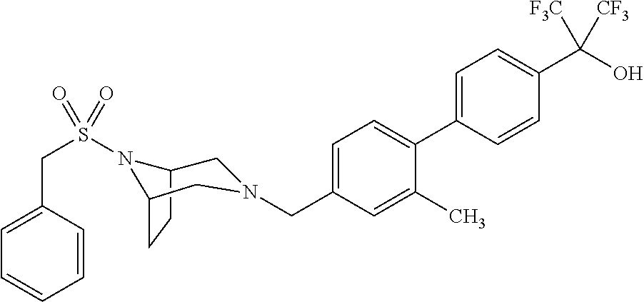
C1=C(C2=CC=C(CN3CC4CCC(N4S(CC4=CC=CC=C4)(=O)=O)C3)C=C2C)C=CC(C(O)([F3C])[CF3])=C1
